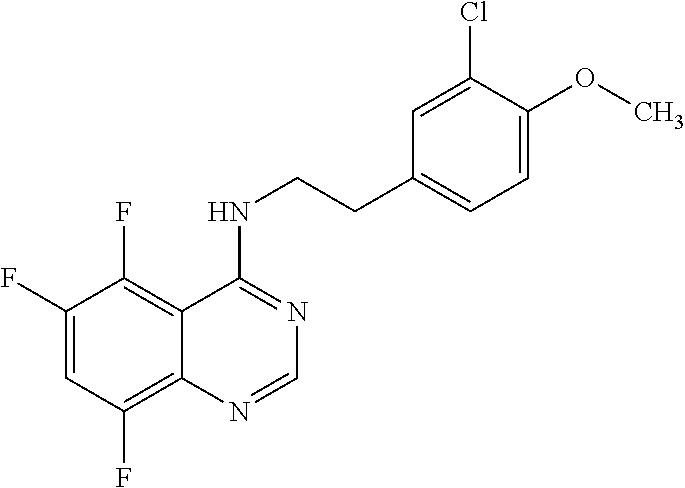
C1(F)=CC(F)=C2C(=C1F)C(NCCC1=CC=C(OC)C(Cl)=C1)=NC=N2
